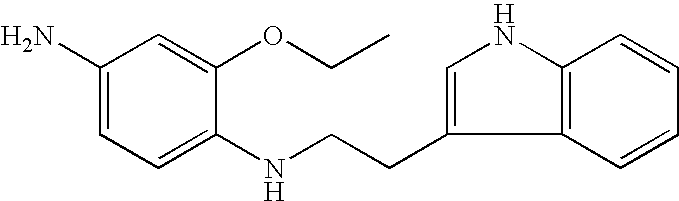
C1(N)=CC=C(NCCC2=CNC3=C2C=CC=C3)C(OCC)=C1
